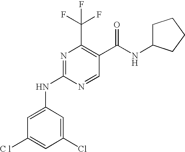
C1(Cl)=CC(NC2=NC(C(F)(F)F)=C(C(=O)NC3CCCC3)C=N2)=CC([C l])=C1
